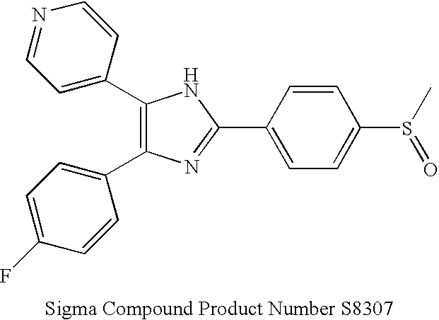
C1(C2=CC=NC=C2)=C(C2=CC=C(F)C=C2)N=C(C2=CC=C(S(C)=O)C=C2)N1
